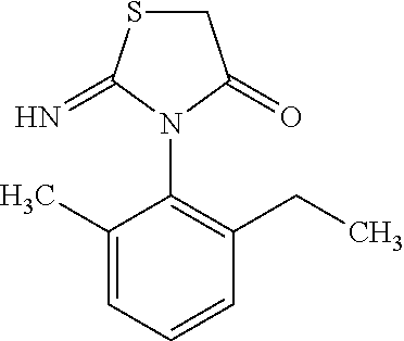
C1SC(=N)N(C2=C(CC)C=CC=C2C)C1=O
